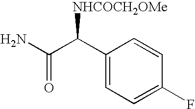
C1(C(C(N)=O)[NHCOCH2OMe])=CC=C(F)C=C1
